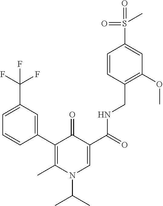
C1(C2=CC(C(F)(F)F)=CC=C2)=C(C)N(C(C)C)C=C(C(=O)NCC2=C(OC)C=C(S(=O)(=O)C)C=C2)C1=O
